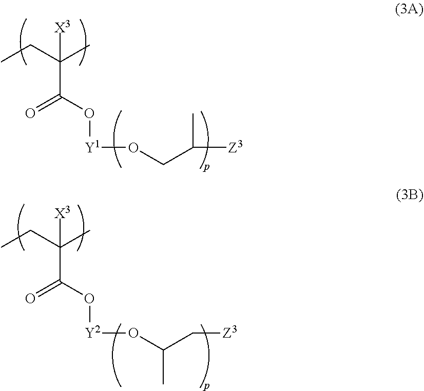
CCC(C)([X3])C(O[Y1]OCC([Z3])C)=O.CCC(C)([X3])C(O[Y2]OC(C[Z3])C)=O
